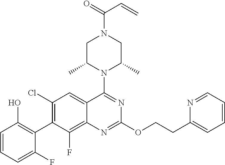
C1=CC=C(F)C(C2=C(Cl)C=C3C(=C2F)N=C(OCCC2=CC=CC=N2)N=C3N2C(C)CN(C(=O)C=C)CC2C)=C1O
